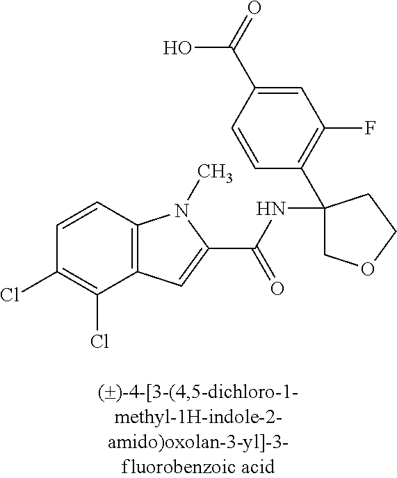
C1=CC2=C(C(Cl)=C1Cl)C=C(C(=O)NC1(C3=C(F)C=C(C(O)=O)C=C3)COCC1)N2C
